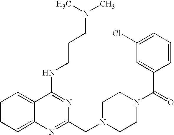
C1=CC=C2C(=C1)C(NCCCN(C)C)=NC(CN1CCN(C(=O)C3=CC(Cl)=CC=C3)CC1)=N2
